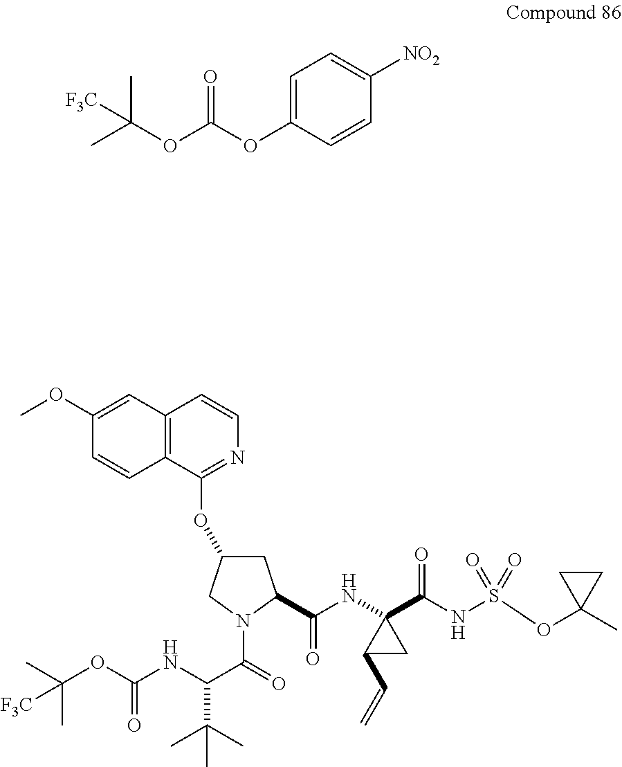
[F3C]C(C)(C)OC(=O)OC1=CC=C([NO2])C=C1.C1(OC)=CC2=C(C=C1)C(OC1CC(C(NC3(C(NS(OC4(C)CC4)(=O)=O)=O)CC3C=C)=O)N(C(C(NC(=O)OC(C)(C)[F3C])C(C)(C)C)=O)C1)=NC=C2
